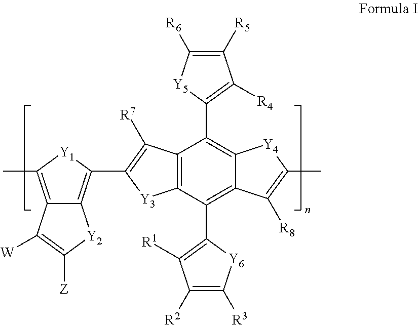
C12=C(C)[Y1]C(C3=C([R7])C4=C([Y3]3)C(C3=C([R1])C([R2])=C([R3])[Y6]3)=C3C(=C4C4=C([R4])C([R5])=C([R6])[Y5]4)[Y4]C(C)=C3[R8])=C1[Y2]C([Z])=C2[W]
